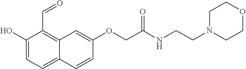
C1(O)=CC=C2C(=C1C=O)C=C(OCC(NCCN1CCOCC1)=O)C=C2
